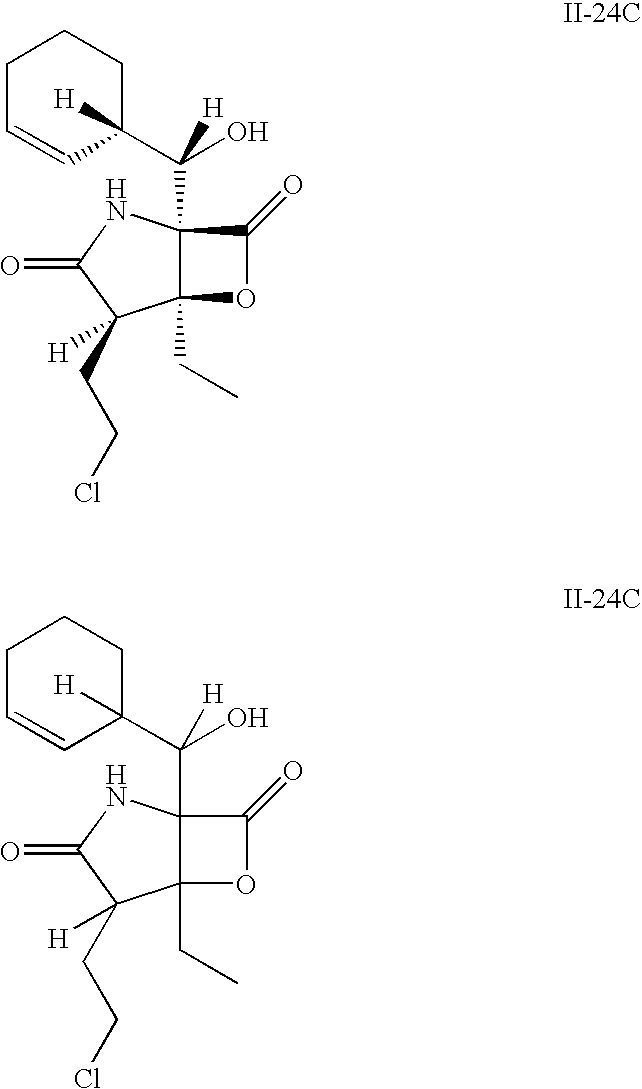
C12(CC)C(C(C3([H])CCCC=C3)(O)[H])(NC(=O)C1(CCCl)[H])C(=O)O2.C12(CC)C(C(C3([H])CCCC=C3)(O)[H])(NC(=O)C1(CCCl)[H])C(=O)O2
